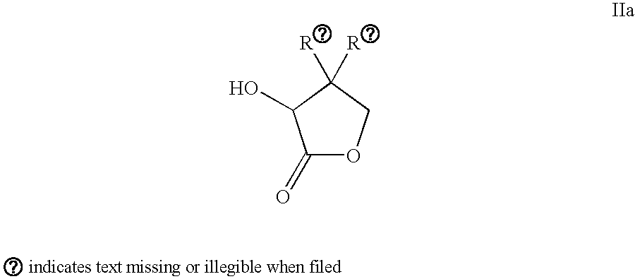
C1(=O)OCC([R])([R])C1O
